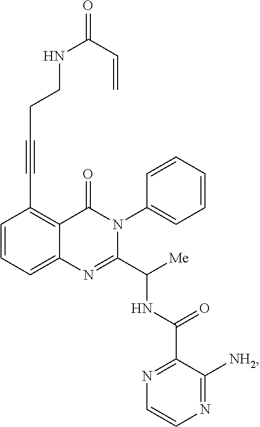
C1=CC=C2C(=C1C#CCCNC(=O)C=C)C(=O)N(C1=CC=CC=C1)C(C([Me])NC(C1=NC=CN=C1[NH2])=O)=N2
